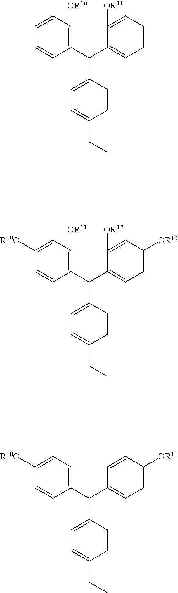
C1(C(C2=C([OR10])C=CC=C2)C2=CC=C(CC)C=C2)=CC=CC=C1[OR11].C1(C(C2=C([OR11])C=C([R10O])C=C2)C2=CC=C(CC)C=C2)=CC=C([OR13])C=C1[OR12].C1(C(C2=CC=C([R10O])C=C2)C2=CC=C(CC)C=C2)=CC=C([OR11])C=C1
